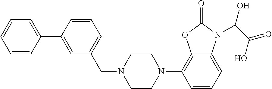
C12=CC=CC(N3CCN(CC4=CC=CC(C5=CC=CC=C5)=C4)CC3)=C1OC(=O)N2C(C(=O)O)O
